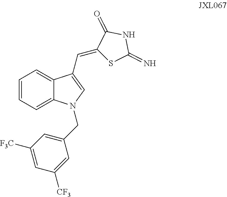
C1=CC=C2C(=C1)C(C=C1SC(=N)NC1=O)=CN2CC1=CC([F3C])=CC([CF3])=C1
